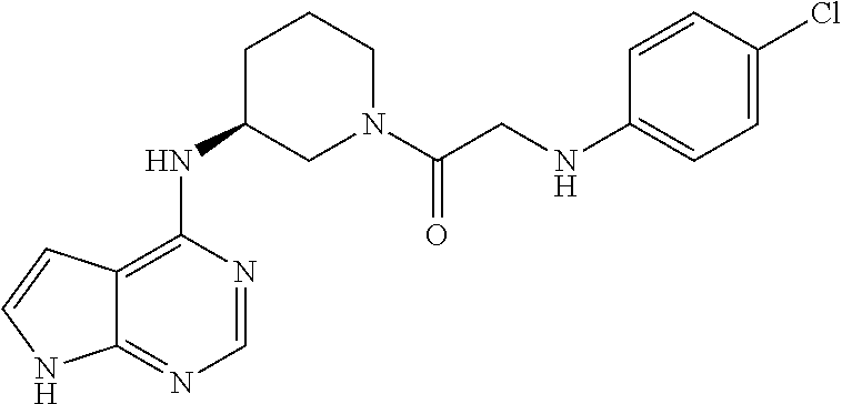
C12=C(NC3CN(C(CNC4=CC=C(Cl)C=C4)=O)CCC3)N=CN=C1NC=C2
